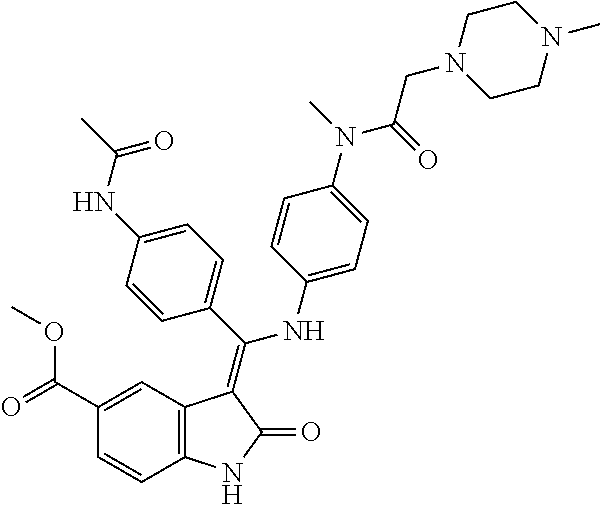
C1(C(=O)OC)=CC2=C(C=C1)NC(=O)C2=C(C1=CC=C(NC(C)=O)C=C1)NC1=CC=C(N(C)C(=O)CN2CCN(C)CC2)C=C1
